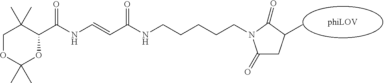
O1CC(C)(C)C(C(NC=CC(=O)NCCCCCN2C(=O)CC(C)C2=O)=O)OC1(C)C
